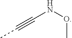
C(NOC)#CC
